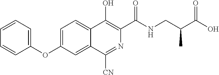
C1=CC=C(OC2=CC=C3C(=C2)C([CN])=NC(C(NCC(C(O)=O)C)=O)=C3O)C=C1
